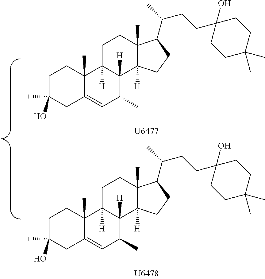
C1C(O)(C)CC2=CC(C)C3([H])C([H])(C2(C)C1)CCC1(C)C3([H])CCC1C(C)CCC1(O)CCC(C)(C)CC1.C1C(O)(C)CC2=CC(C)C3([H])C([H])(C2(C)C1)CCC1(C)C3([H])CCC1C(C)CCC1(O)CCC(C)(C)CC1
